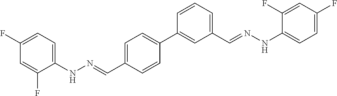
C1(NN=CC2=CC=C(C3=CC(C=NNC4=CC=C(F)C=C4F)=CC=C3)C=C2)=CC=C(F)C=C1F
